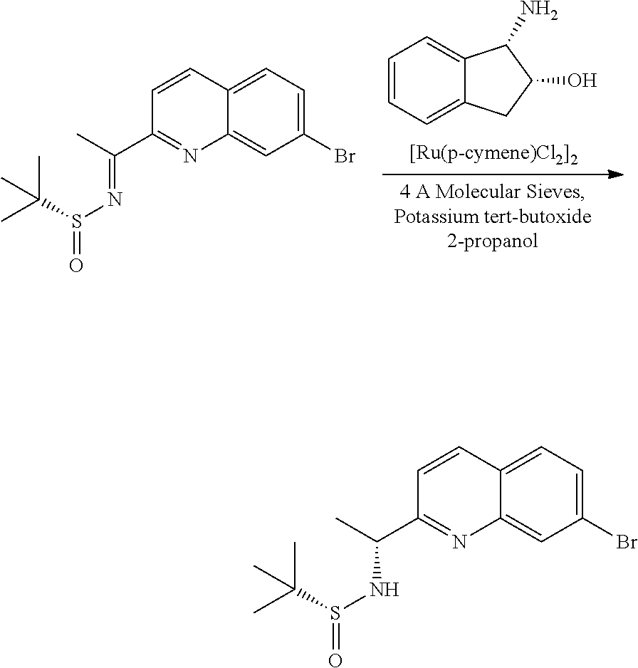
C1=CC=C2C(=C1)C(N)C(O)C2.C12=CC(Br)=CC=C1C=CC(C(C)=NS(=O)C(C)(C)C)=N2.C12=CC(Br)=CC=C1C=CC(C(C)NS(=O)C(C)(C)C)=N2
